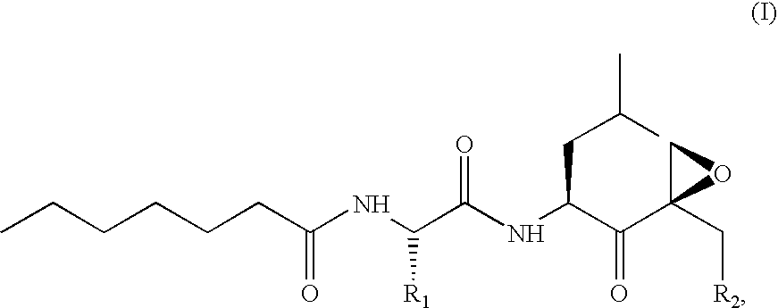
CCCCCCC(NC(C(NC(C(C1(C[R2])CO1)=O)CC(C)C)=O)[R1])=O
